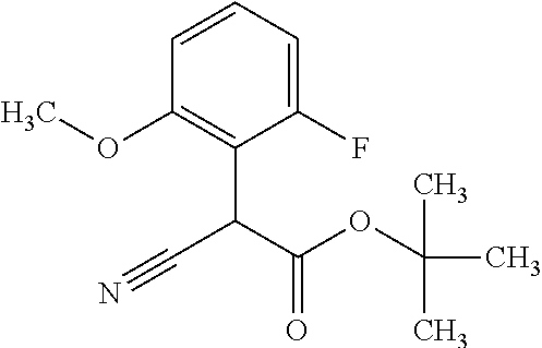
C1=CC=C(F)C(C(C(OC(C)(C)C)=O)C#N)=C1OC
